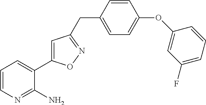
C1=CC(CC2=NOC(C3=CC=CN=C3N)=C2)=CC=C1OC1=CC(F)=CC=C1
